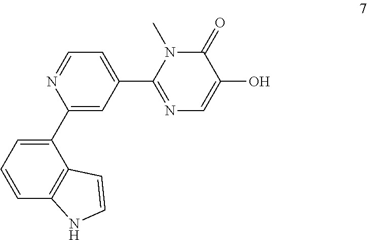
C1=NC(C2=CC=CC3=C2C=CN3)=CC(C2=NC=C(O)C(=O)N2C)=C1
